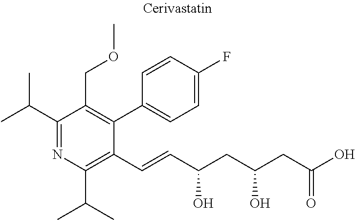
C(=CC(CC(CC(O)=O)O)O)C1=C(C(C)C)N=C(C(C)C)C(COC)=C1C1=CC=C(F)C=C1
